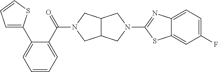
C12C(CN(C(C3=CC=CC=C3C3=CC=CS3)=O)C1)CN(C1=NC3=CC=C(F)C=C3S1)C2
